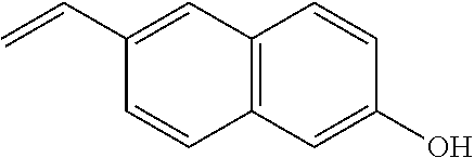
C12=C(C=C(O)C=C1)C=CC(C=C)=C2
